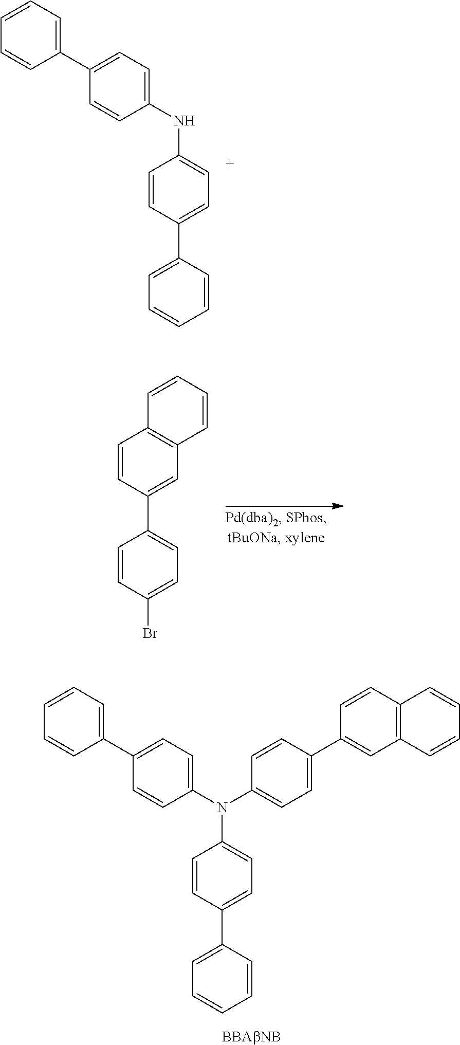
C1(C2=CC=C(NC3=CC=C(C4=CC=CC=C4)C=C3)C=C2)=CC=CC=C1.C1=CC(Br)=CC=C1C1=CC2=C(C=C1)C=CC=C2.C1(C2=CC=C(N(C3=CC=C(C4=CC=CC=C4)C=C3)C3=CC=C(C4=CC5=C(C=C4)C=CC=C5)C=C3)C=C2)=CC=CC=C1
